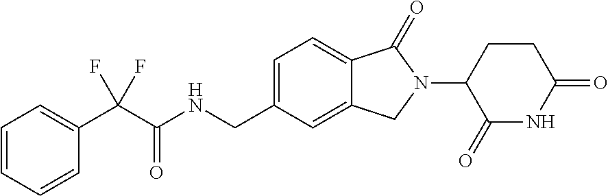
C(C(NCC1=CC=C2C(=C1)CN(C1C(=O)NC(=O)CC1)C2=O)=O)(C1=CC=CC=C1)(F)F
